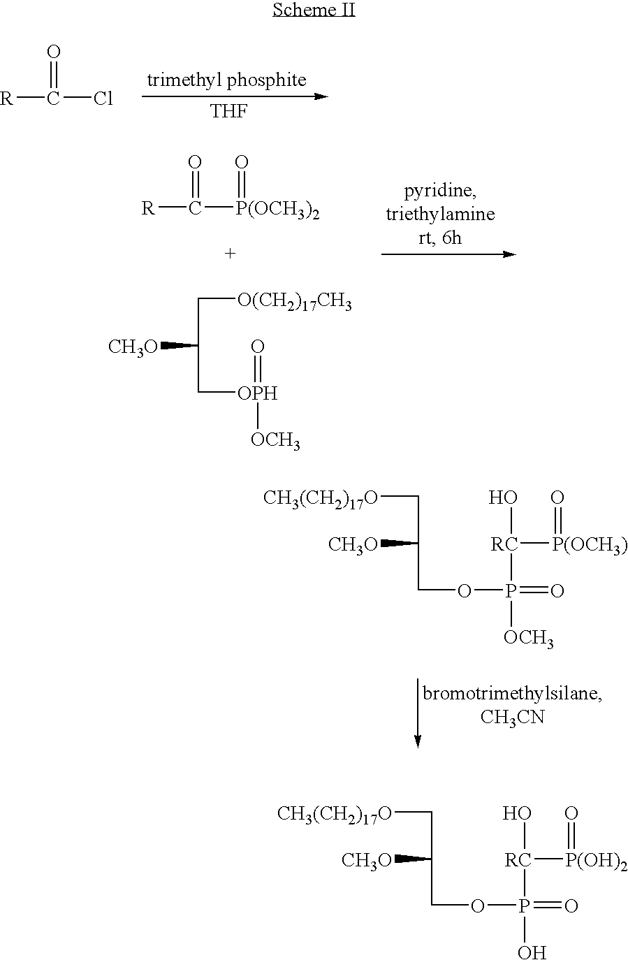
[CH3(CH2)17O]CC([CH3O])COP([RC](O)[P(OCH3)]=O)(=O)[OCH3].[CH3(CH2)17O]CC([CH3O])COP([RC](O)[P(OH)2]=O)(=O)O.[THF].[R]C(Cl)=O.[R]C([P(OCH3)2]=O)=O.[CH3O]C(C[O(CH2)17CH3])C[OPH](=O)[OCH3]
